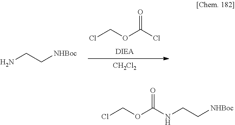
ClCOC(Cl)=O.[CH2Cl2].NCC[NHBoc].N(CC[NHBoc])C(OCCl)=O
